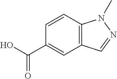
C1(C(O)=O)=CC2=C(C=C1)N(C)N=C2
